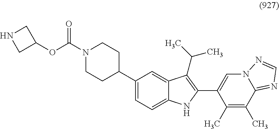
O(C(=O)N1CCC(C2=CC=C3C(=C2)C(C(C)C)=C(C2=CN4C(=NC=N4)C(C)=C2C)N3)CC1)C1CNC1
